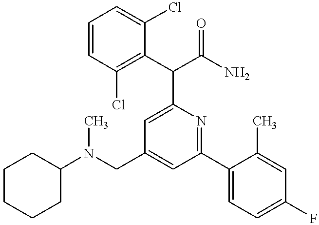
N(CC1=CC(C2=CC=C(F)C=C2C)=NC(C(C2=C(Cl)C=CC=C2Cl)C(N)=O)=C1)(C1CCCCC1)C
